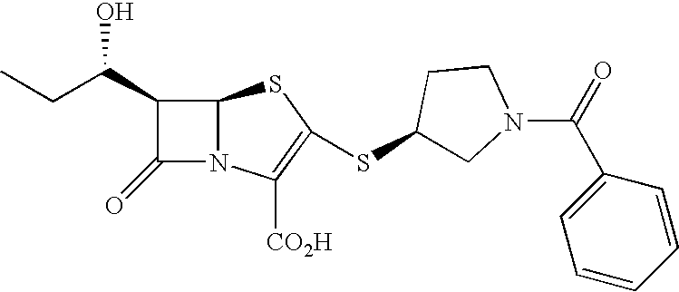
C1(C(CC)O)C(=O)N2C1SC(SC1CN(C(C3=CC=CC=C3)=O)CC1)=C2[CO2H]
